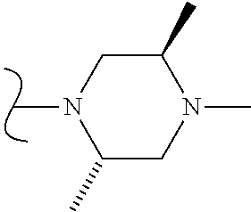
C1C(C)N(C)CC(C)N1C
